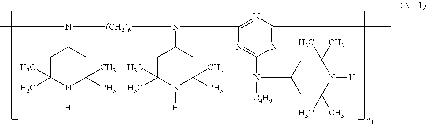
CN([(CH2)6]N(C1CC(C)(C)N([H])C(C)(C)C1)C1=NC(C)=NC(N([C4H9])C2CC(C)(C)N([H])C(C)(C)C2)=N1)C1CC(C)(C)N([H])C(C)(C)C1
